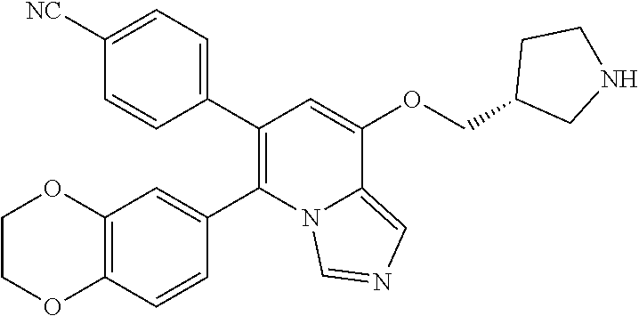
C1=CC(C2=C(C3=CC4=C(C=C3)OCCO4)N3C(=CN=C3)C(OCC3CNCC3)=C2)=CC=C1[NC]
